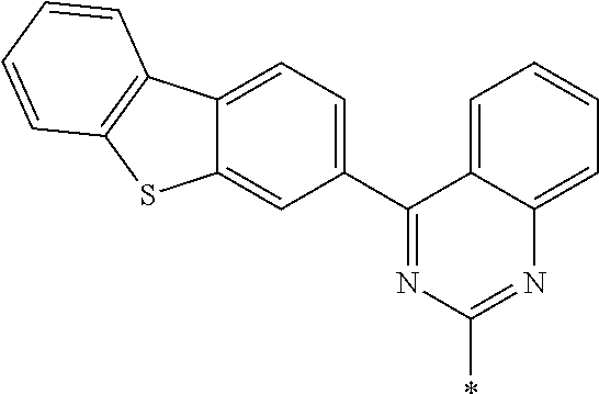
C1=C2C(=CC=C1)N=C(*)N=C2C1=CC=C2C(=C1)SC1=C2C=CC=C1
